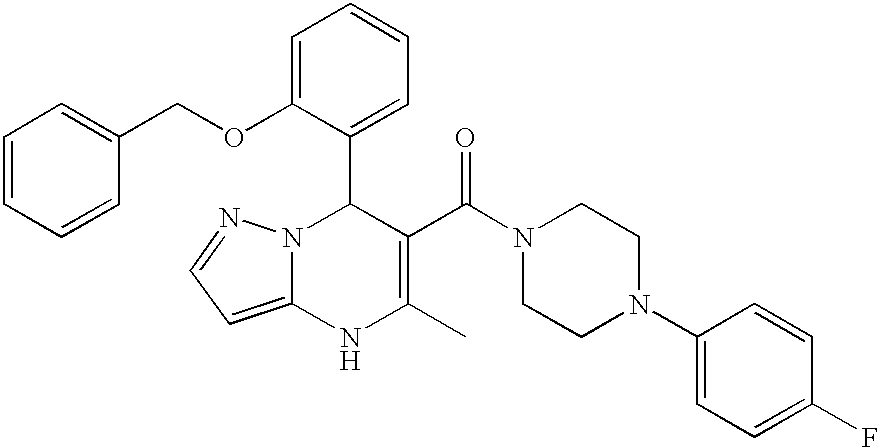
C1=C(OCC2=CC=CC=C2)C(C2N3C(=CC=N3)NC(C)=C2C(N2CCN(C3=CC=C(F)C=C3)CC2)=O)=CC=C1
